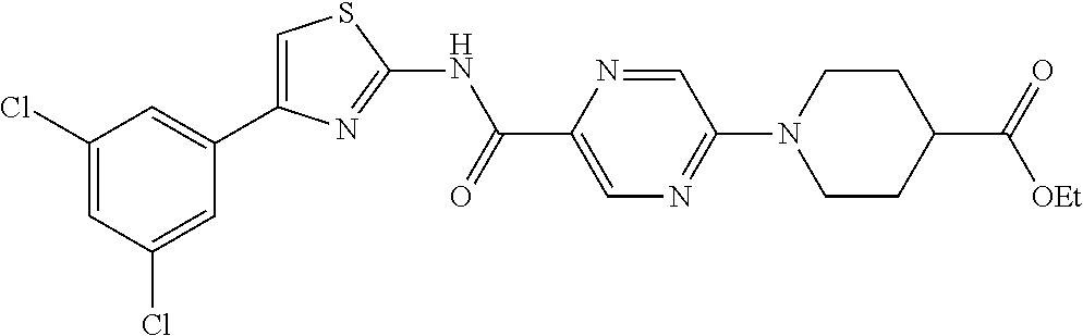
C1(Cl)=CC(Cl)=CC(C2=CSC(NC(C3=CN=C(N4CCC(C(=O)[OEt])CC4)C=N3)=O)=N2)=C1
